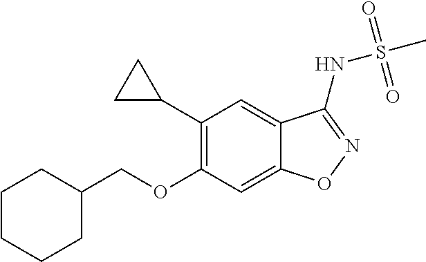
O(C1=C(C2CC2)C=C2C(=C1)ON=C2NS(C)(=O)=O)CC1CCCCC1
